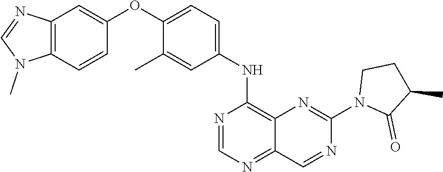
C12=C(C=CC(OC3=CC=C(NC4=C5C(=NC=N4)C=NC(N4C(=O)C(C)CC4)=N5)C=C3C)=C1)N(C)C=N2
